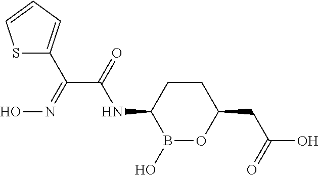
C1CC(NC(C(=NO)C2=CC=CS2)=O)B(O)OC1CC(O)=O
